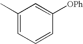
C1(C)=CC=CC([OPh])=C1
